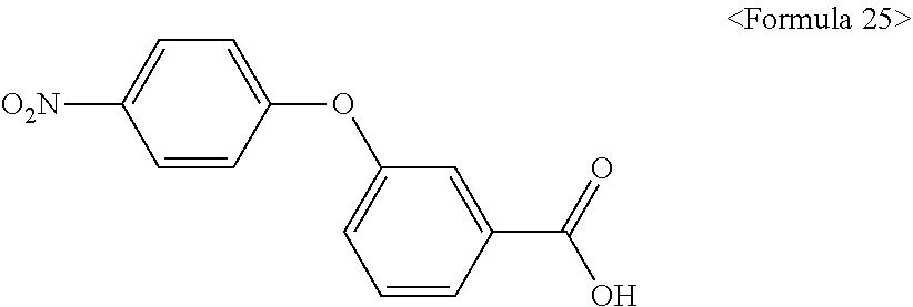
C1=CC(OC2=CC=CC(C(O)=O)=C2)=CC=C1[O2N]
